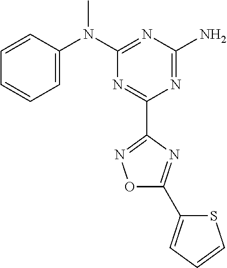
C1=CC(N(C2=NC(N)=NC(C3=NOC(C4=CC=CS4)=N3)=N2)C)=CC=C1
